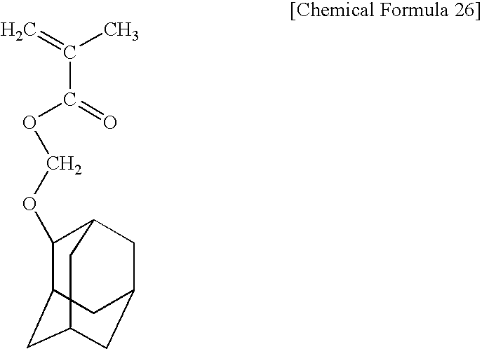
C12CC3CC(CC(C3)C1OCOC(C(=C)C)=O)C2
